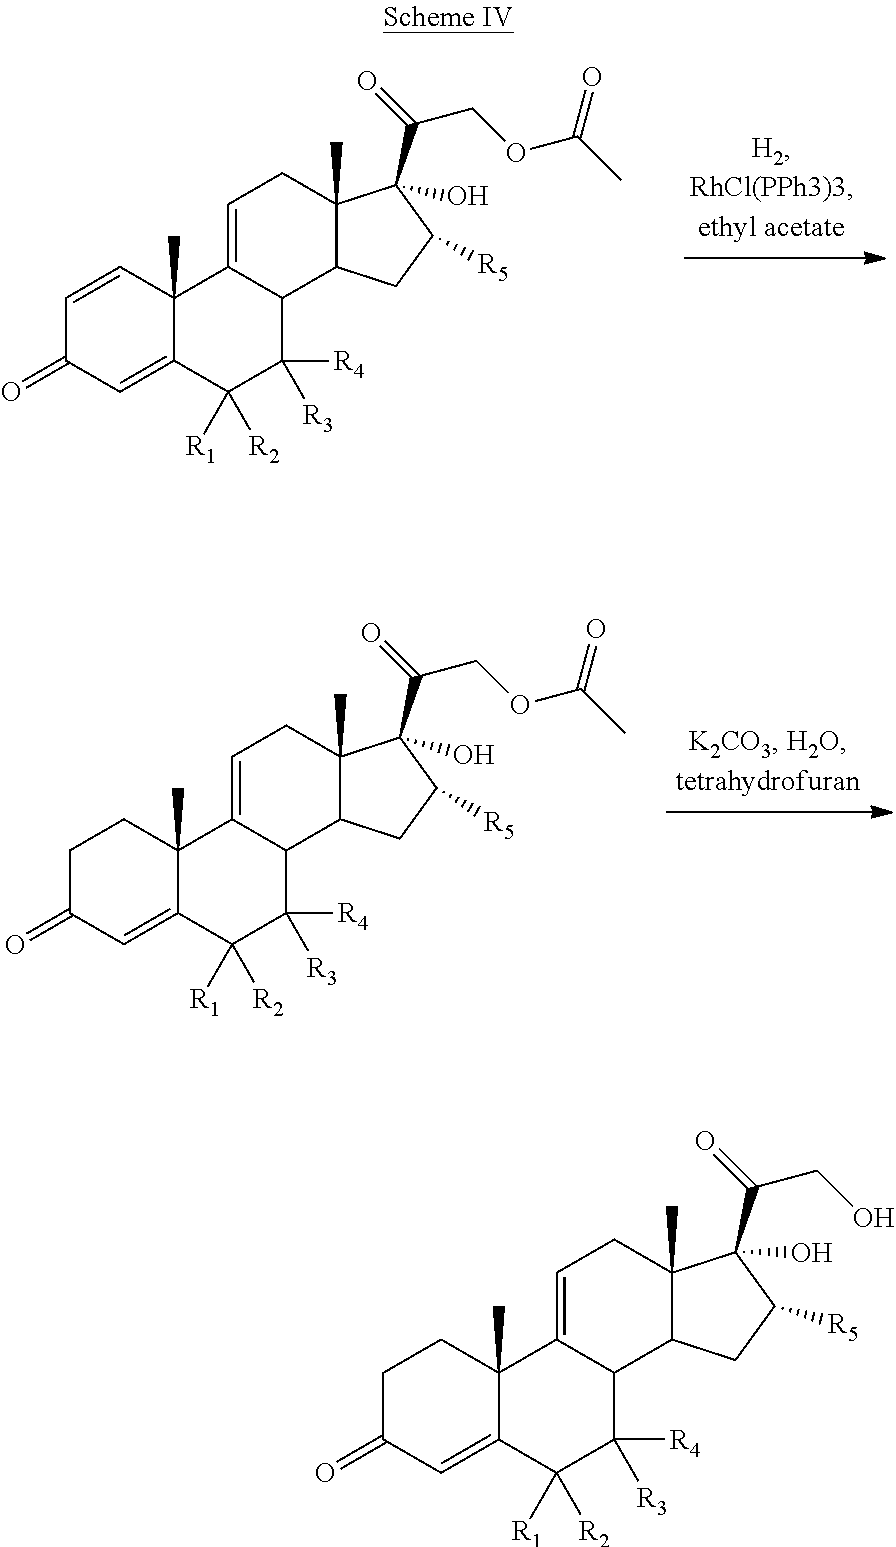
C1C(=O)C=C2C(C)(C1)C1=CCC3(C)C(C1C([R4])([R3])C2([R1])[R2])CC([R5])C3(C(=O)COC(=O)C)O.C1=CC2(C)C(=CC1=O)C([R1])([R2])C([R4])([R3])C1C2=CCC2(C)C1CC([R5])C2(C(=O)COC(=O)C)O.C1C(=O)C=C2C(C)(C1)C1=CCC3(C)C(C1C([R4])([R3])C2([R1])[R2])CC([R5])C3(C(=O)CO)O
